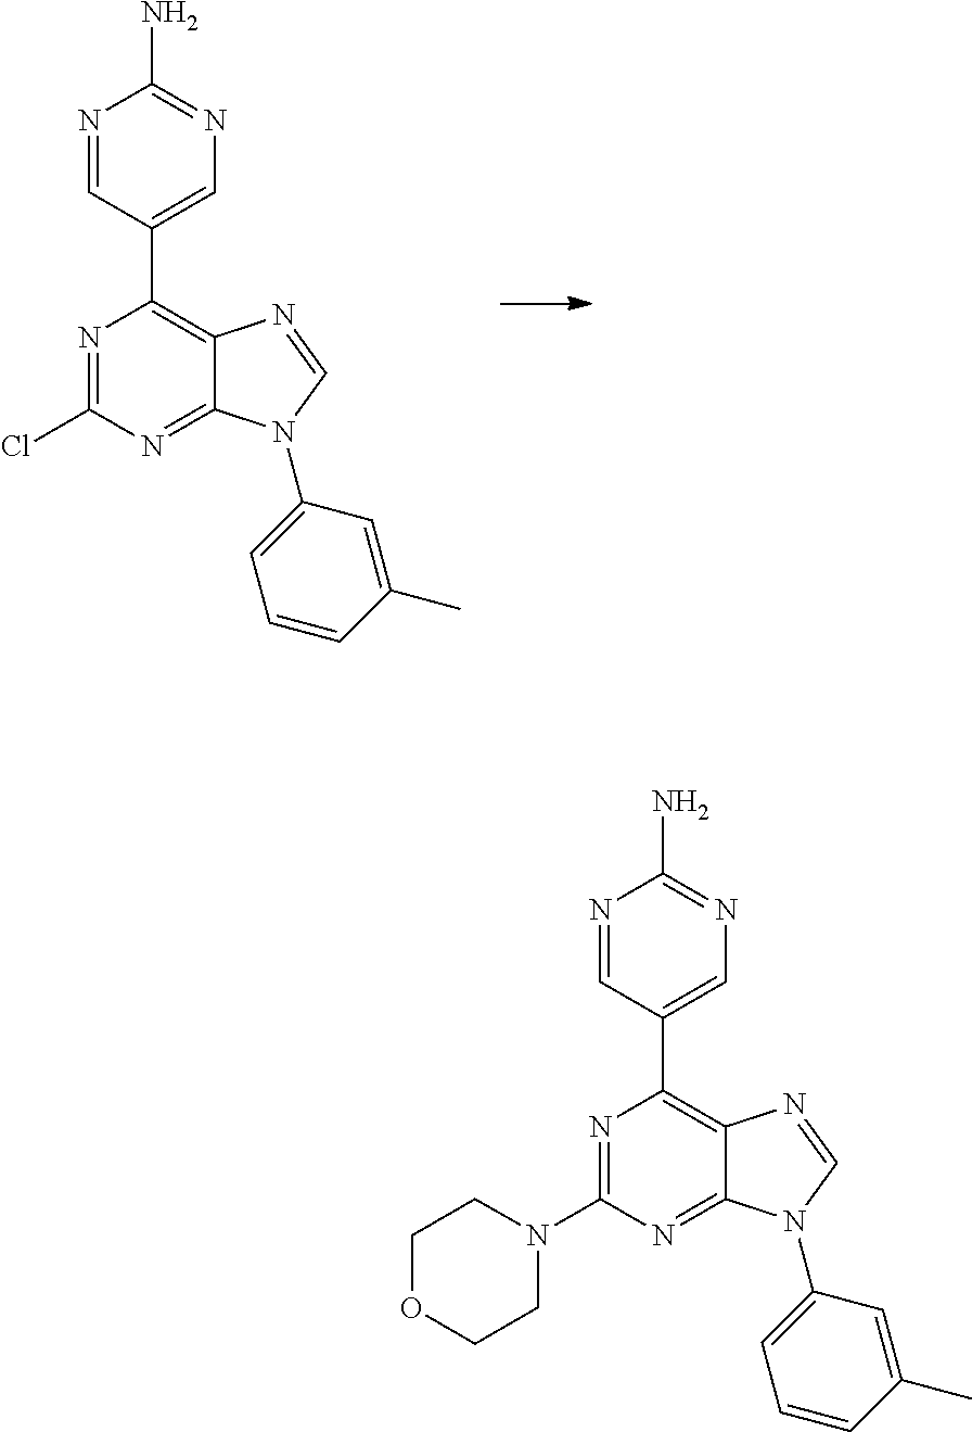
N1=C(Cl)N=C2C(=C1C1=CN=C(N)N=C1)N=CN2C1=CC=CC(C)=C1.N1=C(N2CCOCC2)N=C2C(=C1C1=CN=C(N)N=C1)N=CN2C1=CC=CC(C)=C1
